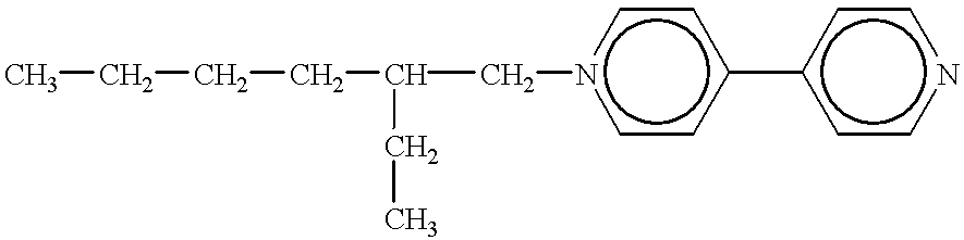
CCCCC(Cn1ccc(-c2ccncc2)cc1)CC
